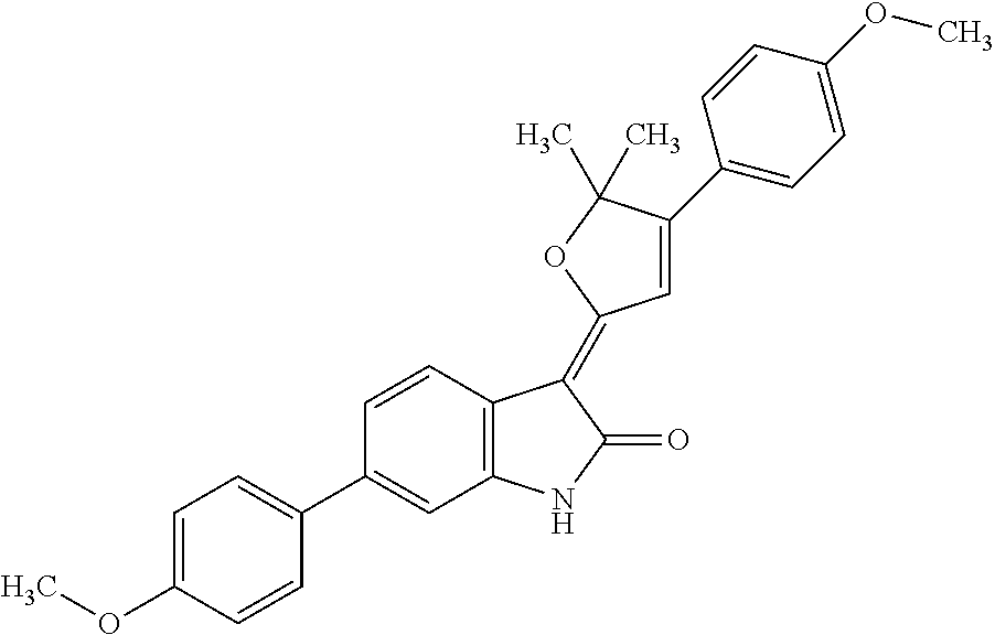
C1=CC(C2=CC=C(OC)C=C2)=CC2=C1C(=C1C=C(C3=CC=C(OC)C=C3)C(C)(C)O1)C(=O)N2
